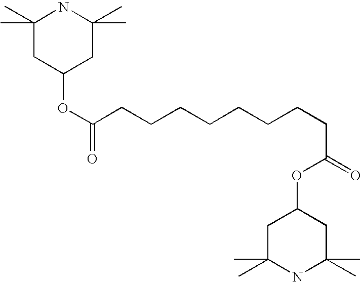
O(C(CCCCCCCCC(OC1CC(C)(C)NC(C)(C)C1)=O)=O)C1CC(C)(C)NC(C)(C)C1
